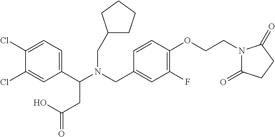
C1(C(N(CC2=CC(F)=C(OCCN3C(=O)CCC3=O)C=C2)CC2CCCC2)CC(=O)O)=CC=C(Cl)C(Cl)=C1
